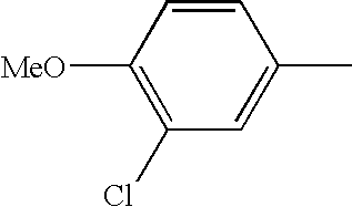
C1=CC([MeO])=C(Cl)C=C1C
